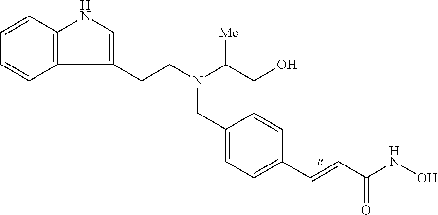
C1=CC2=C(C=C1)C(CCN(CC1=CC=C(C=CC(NO)=O)C=C1)C(CO)[Me])=CN2
